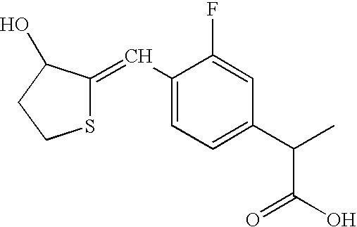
C1(C=C2SCCC2O)=CC=C(C(C(O)=O)C)C=C1F
